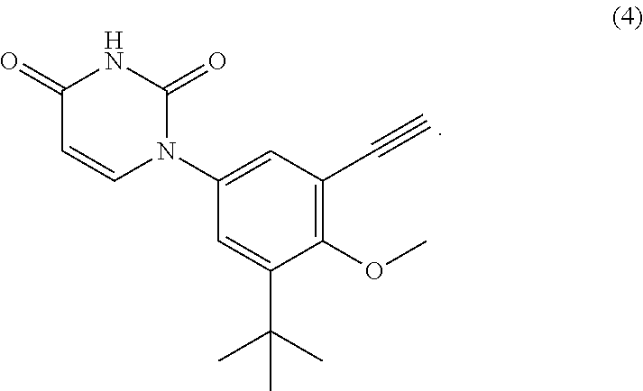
C1(OC)=C(C#C)C=C(N2C(=O)NC(=O)C=C2)C=C1C(C)(C)C
